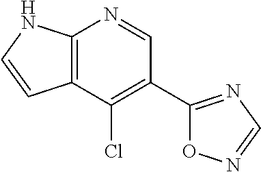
C12=C(C(Cl)=C(C3=NC=NO3)C=N1)C=CN2
